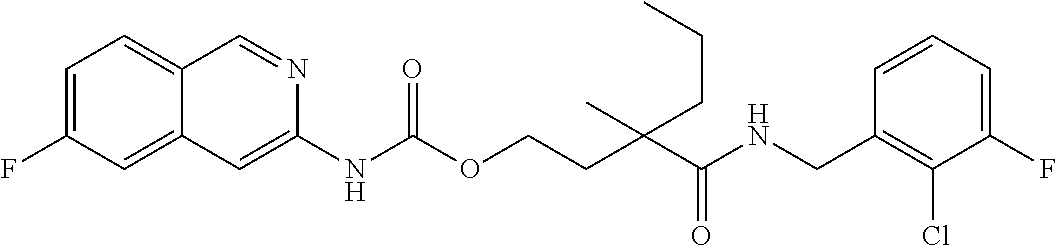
C1=CC(CNC(C(CCOC(NC2=CC3=CC(F)=CC=C3C=N2)=O)(CCC)C)=O)=C(Cl)C(F)=C1
